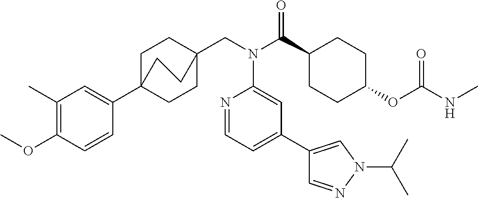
C1(C)=C(OC)C=CC(C23CCC(CN(C(C4CCC(OC(NC)=O)CC4)=O)C4=CC(C5=CN(C(C)C)N=C5)=CC=N4)(CC2)CC3)=C1
